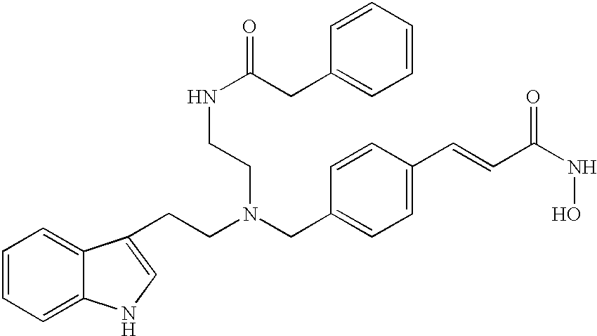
C1=CC=C2C(=C1)C(CCN(CC1=CC=C(C=CC(=O)NO)C=C1)CCNC(CC1=CC=CC=C1)=O)=CN2
